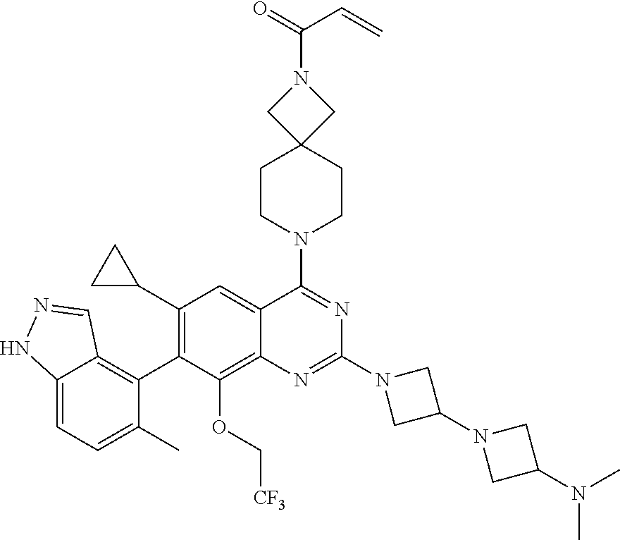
C12=CC=C(C)C(C3=C(C4CC4)C=C4C(=C3OC[CF3])N=C(N3CC(N5CC(N(C)C)C5)C3)N=C4N3CCC4(CC3)CN(C(=O)C=C)C4)=C1C=NN2
